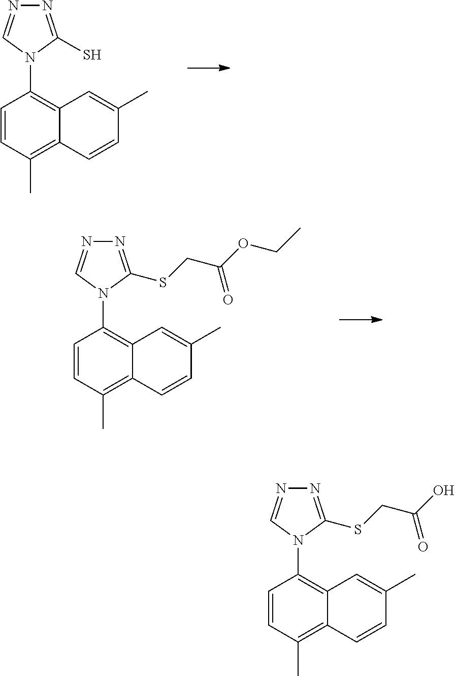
N1=C(SCC(O)=O)N(C2=C3C(=C(C)C=C2)C=CC(C)=C3)C=N1.N1=C(S)N(C2=C3C(=C(C)C=C2)C=CC(C)=C3)C=N1.N1=C(SCC(OCC)=O)N(C2=C3C(=C(C)C=C2)C=CC(C)=C3)C=N1
